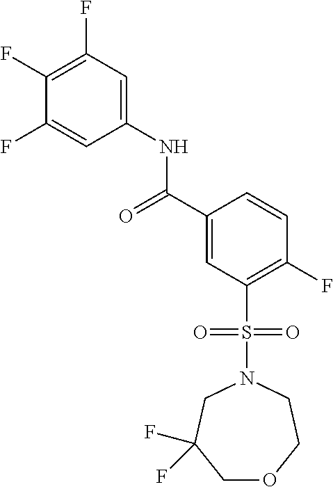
C1(F)=C(F)C=C(NC(C2=CC(S(N3CC(F)(F)COCC3)(=O)=O)=C(F)C=C2)=O)C=C1F
